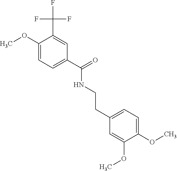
C1=C(CCNC(C2=CC=C(OC)C(C(F)(F)F)=C2)=O)C=C(OC)C(OC)=C1
